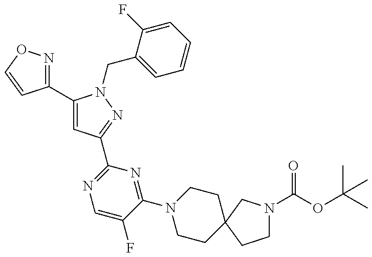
C1(C2=CC(C3=NC=C(F)C(N4CCC5(CC4)CN(C(=O)OC(C)(C)C)CC5)=N3)=NN2CC2=CC=CC=C2F)=NOC=C1
